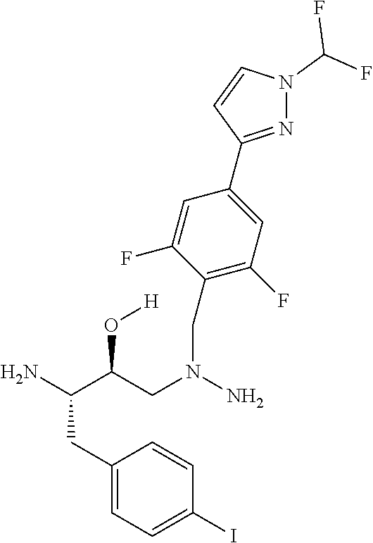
NC(C(CN(N)CC1=C(F)C=C(C2=NN(C(F)F)C=C2)C=C1F)O[H])CC1=CC=C(I)C=C1
